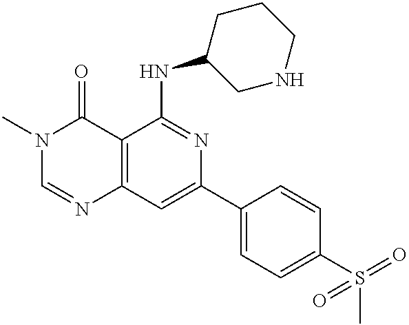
C12=C(C=C(C3=CC=C(S(=O)(C)=O)C=C3)N=C1NC1CNCCC1)N=CN(C)C2=O
